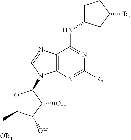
C12=C(N=C([R2])N=C1NC1CCC([R3])C1)N(C1OC(C[OR1])C(O)C1O)C=N2
